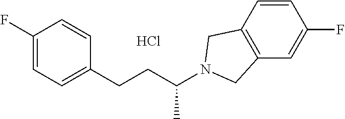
C1=CC(F)=CC2=C1CN(C(CCC1=CC=C(F)C=C1)C)C2.Cl
